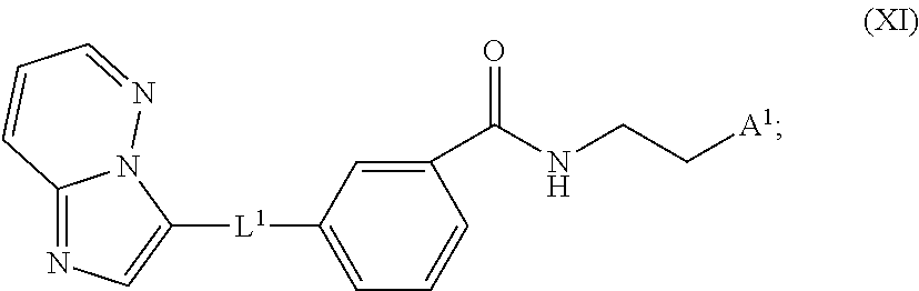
C12=NC=C([L1]C3=CC=CC(C(NCC[A1])=O)=C3)N1N=CC=C2
